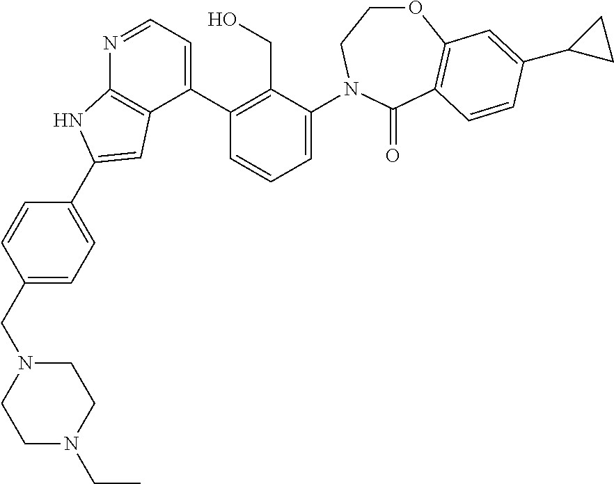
C1(CN2CCN(CC)CC2)=CC=C(C2=CC3=C(N=CC=C3C3=C(CO)C(N4CCOC5=C(C4=O)C=CC(C4CC4)=C5)=CC=C3)N2)C=C1
